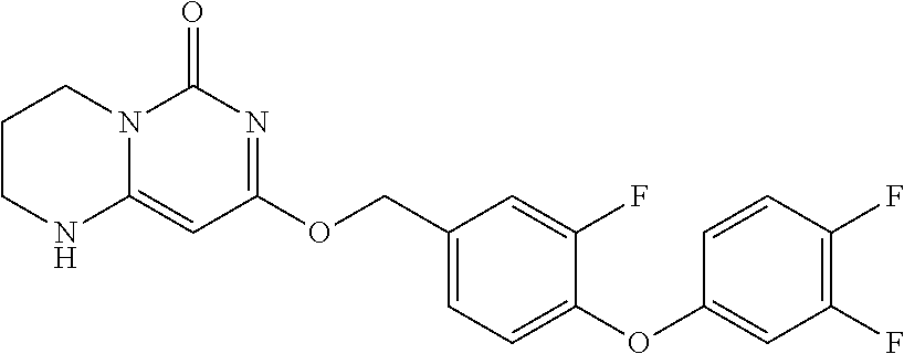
C1CNC2=CC(OCC3=CC=C(OC4=CC(F)=C(F)C=C4)C(F)=C3)=NC(=O)N2C1
